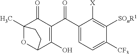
C12(C)OC(C(O)=C(C(C3=CC=C([CF3])C([SOnR1])=C3[X])=O)C1=O)CC2
